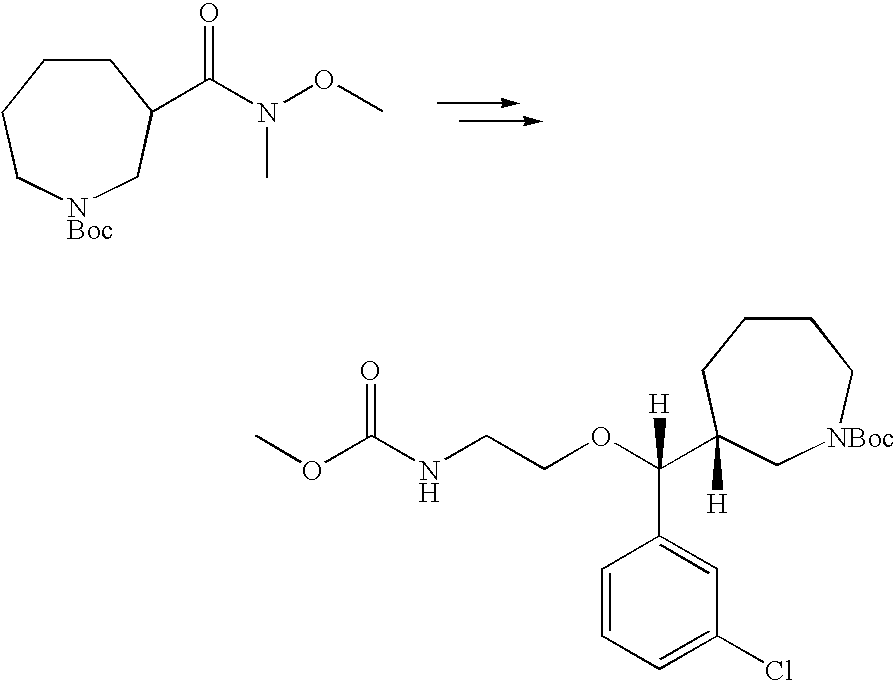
C1C[NBoc]CC(C(N(OC)C)=O)CC1.O(C(NCCOC([H])(C1=CC(Cl)=CC=C1)C1([H])CCCC[NBoc]C1)=O)C
